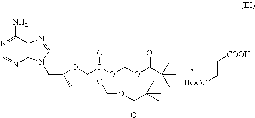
C12=C(C(N)=NC=N1)N=CN2CC(C)OCP(OCOC(C(C)(C)C)=O)(=O)OCOC(C(C)(C)C)=O.C(=C[HOOC])[COOH]
